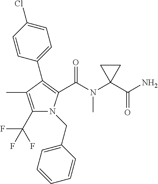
C1(C(F)(F)F)=C(C)C(C2=CC=C(Cl)C=C2)=C(C(N(C2(C(N)=O)CC2)C)=O)N1CC1=CC=CC=C1
